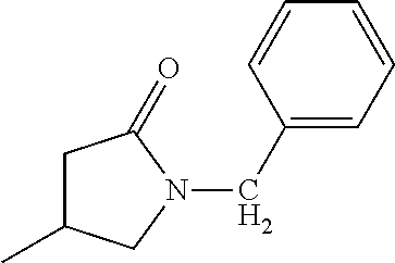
C1(C)CC(=O)N(CC2=CC=CC=C2)C1
